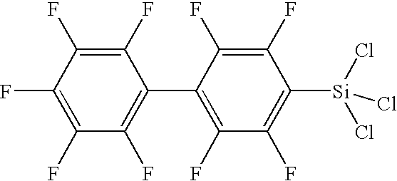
C1(F)=C(F)C(C2=C(F)C(F)=C(F)C(F)=C2F)=C(F)C(F)=C1[Si](Cl)(Cl)Cl
